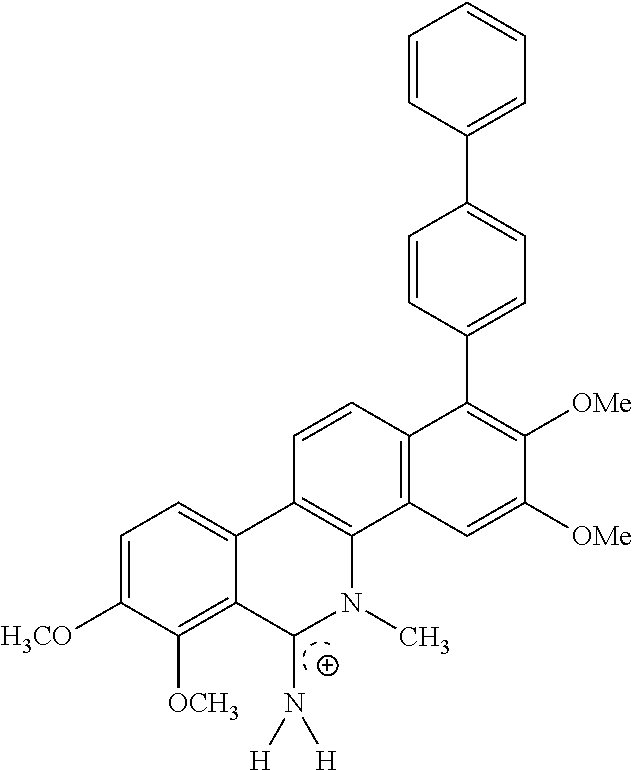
C1=CC(C2=C([OMe])C([OMe])=CC3=C2C=CC2=C3N(C)C(N([H])[H])C3=C([OCH3])C([H3CO])=CC=C23)=CC=C1C1=CC=CC=C1
